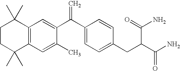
C1CC(C)(C)C2=C(C1(C)C)C=C(C(C1=CC=C(CC(C(N)=O)C(=O)N)C=C1)=C)C(C)=C2
